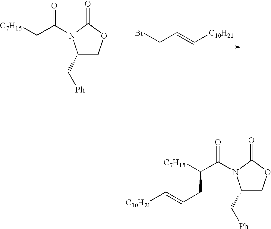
C1(C[Ph])COC(=O)N1C(C([C7H15])CC=C[C10H21])=O.C1(C[Ph])COC(=O)N1C(C[C7H15])=O.BrCC=C[C10H21]
